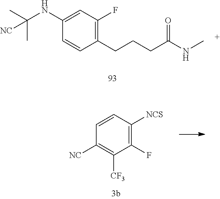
C1(CCCC(NC)=O)=C(F)C=C(NC(C)(C)[NC])C=C1.C1(F)=C([NCS])C=CC([NC])=C1[CF3]
